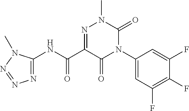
N1(C2=CC(F)=C(F)C(F)=C2)C(=O)N(C)N=C(C(NC2=NN=NN2C)=O)C1=O
